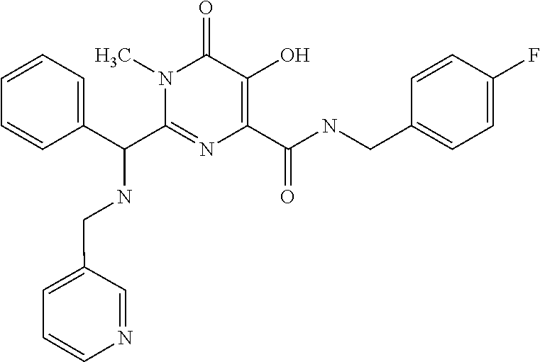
C1=CC=C(C(C2=NC(C(NCC3=CC=C(F)C=C3)=O)=C(O)C(=O)N2C)NCC2=CC=CN=C2)C=C1
